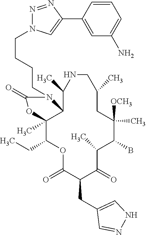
O1C(=O)C(CC2=CNN=C2)C(=O)C(C)C(B)C([OCH3])(C)CC(C)CNC(C)C2C(C)(C1CC)OC(=O)N2CCCCN1N=NC(C2=CC(N)=CC=C2)=C1
